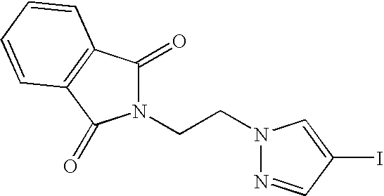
C(CN1N=CC(I)=C1)N1C(=O)C2=C(C1=O)C=CC=C2
